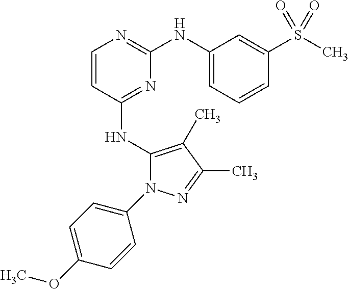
N(C1=NC(NC2=CC=CC(S(C)(=O)=O)=C2)=NC=C1)C1=C(C)C(C)=NN1C1=CC=C(OC)C=C1
